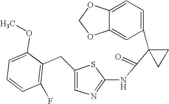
C1=C2C(=CC(C3(C(=O)NC4=NC=C(CC5=C(F)C=CC=C5OC)S4)CC3)=C1)OCO2
